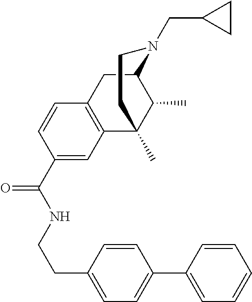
C1(C(NCCC2=CC=C(C3=CC=CC=C3)C=C2)=O)=CC2=C(C=C1)CC1N(CC3CC3)CCC2(C)C1C
